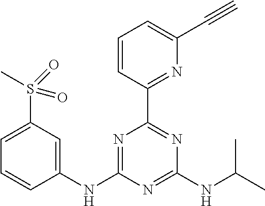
C1(S(C)(=O)=O)=CC=CC(NC2=NC(C3=NC(C#C)=CC=C3)=NC(NC(C)C)=N2)=C1
